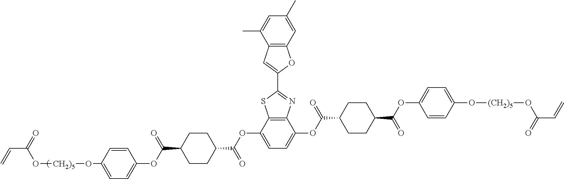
C=CC(=O)O[CH2)5]OC1=CC=C(OC(C2CCC(C(=O)OC3=CC=C(OC(C4CCC(C(=O)OC5=CC=C(O[(CH2)5]OC(=O)C=C)C=C5)CC4)=O)C4=C3SC(C3=CC5=C(O3)C=C(C)C=C5C)=N4)CC2)=O)C=C1
